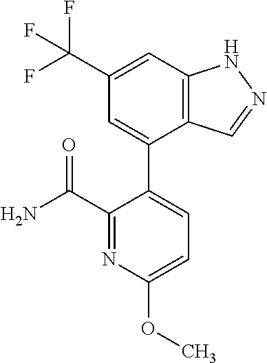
C12=C(C=C(C(F)(F)F)C=C1C1=CC=C(OC)N=C1C(N)=O)NN=C2
